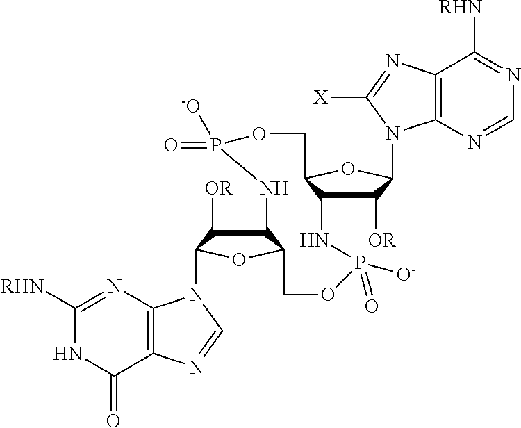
C1([RHN])=NC2=C(C(=O)N1)N=CN2C1C([OR])C2C(O1)COP(=O)([O-])NC1C([OR])C(N3C4=C(N=C3[X])C([RHN])=NC=N4)OC1COP(=O)([O-])N2
